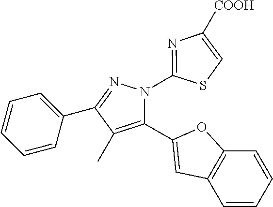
C1=CC=C(C2=NN(C3=NC([COOH])=CS3)C(C3=CC4=C(O3)C=CC=C4)=C2C)C=C1
